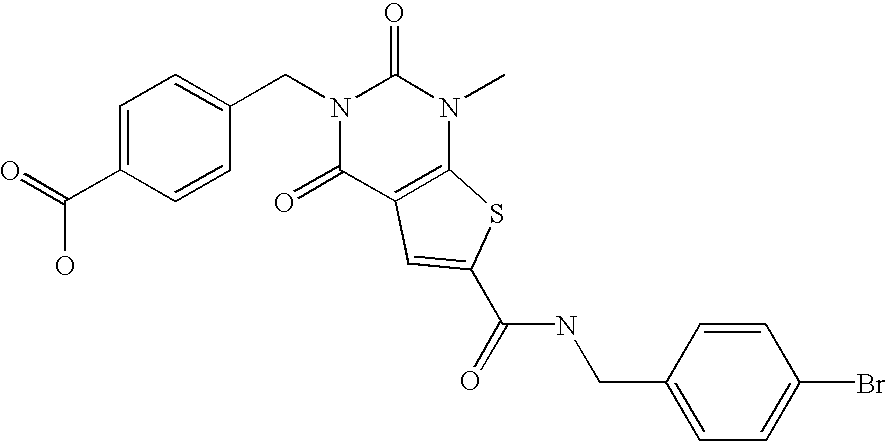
N1(CC2=CC=C(C(O)=O)C=C2)C(=O)C2=C(N(C)C1=O)SC(C(NCC1=CC=C(Br)C=C1)=O)=C2
